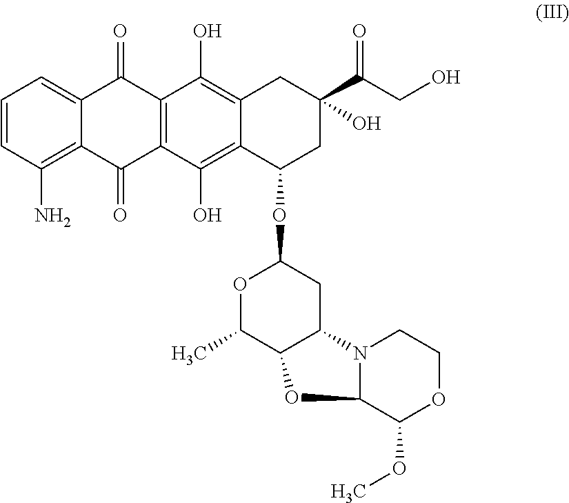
C1=CC(N)=C2C(=C1)C(=O)C1=C(C2=O)C(O)=C2C(=C1O)CC(C(CO)=O)(O)CC2OC1OC(C)C2C(C1)N1C(C(OC)OCC1)O2
